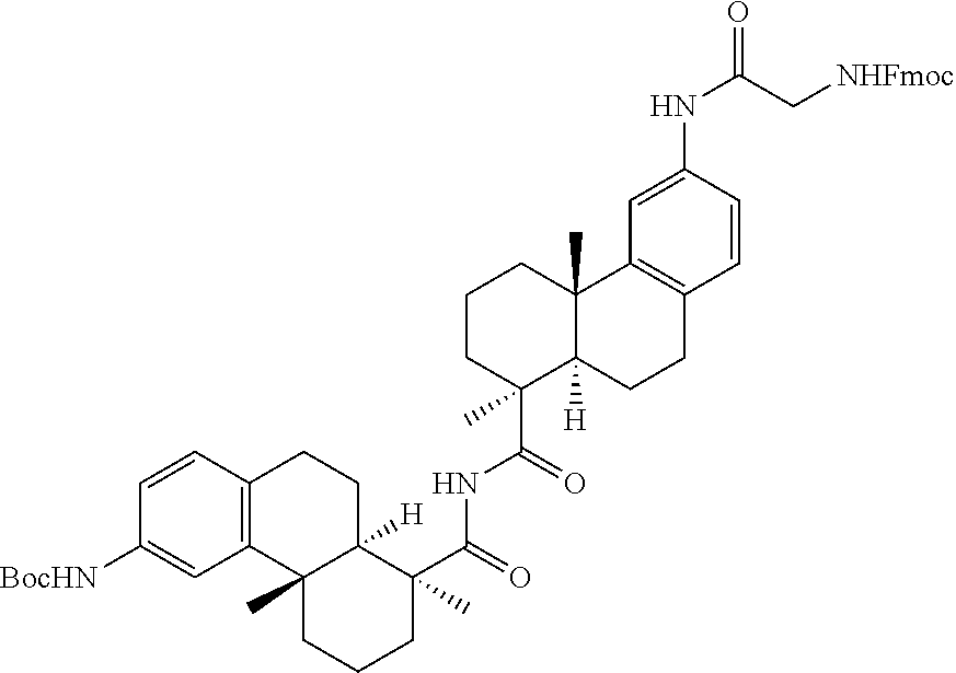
C1=CC2=C(C=C1[BocHN])C1(C)C([H])(CC2)C(C(=O)NC(C2(C)C3([H])C(C)(CCC2)C2=C(CC3)C=CC(NC(=O)C[NHFmoc])=C2)=O)(C)CCC1
